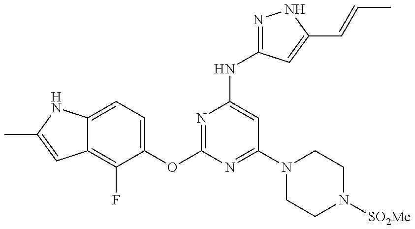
C12=C(F)C(OC3=NC(NC4=NNC(C=CC)=C4)=CC(N4CCN([SO2Me])CC4)=N3)=CC=C1NC(C)=C2
